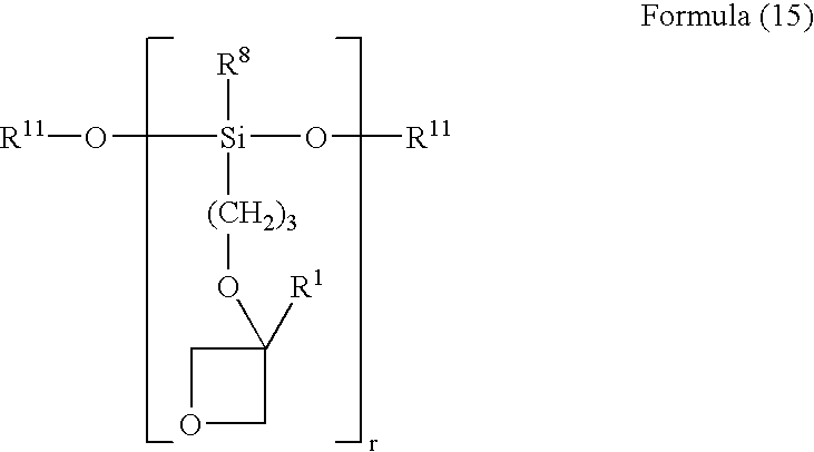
[R11]O[Si]([R8])([(CH2)3]OC1([R1])COC1)O[R11]
